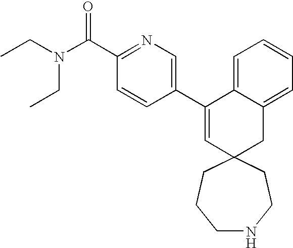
CCN(CC)C(C1=NC=C(C2=CC3(CC4=CC=CC=C24)CCNCCC3)C=C1)=O
